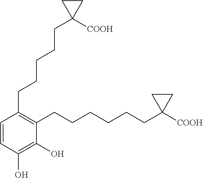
C1(CCCCCC2([COOH])CC2)=C(CCCCCCC2([COOH])CC2)C(O)=C(O)C=C1
